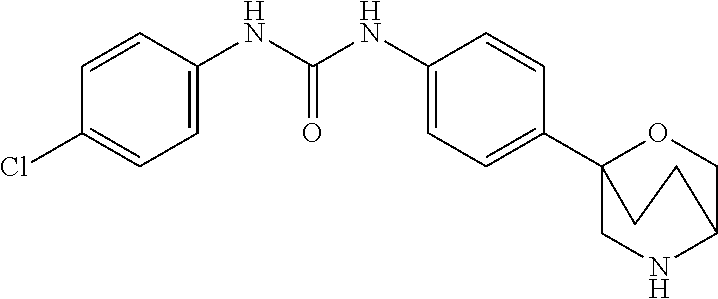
C(NC1=CC=C(C23CNC(CO2)CC3)C=C1)(NC1=CC=C(Cl)C=C1)=O
